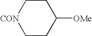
C1C[CON]CCC1[OMe]
